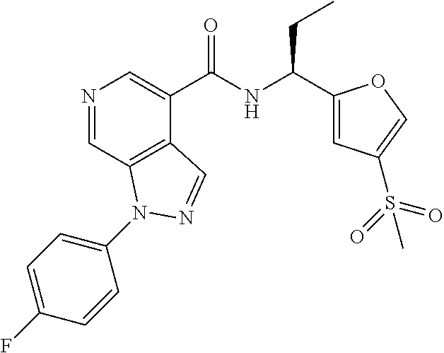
N1=CC2=C(C(C(NC(CC)C3=CC(S(=O)(=O)C)=CO3)=O)=C1)C=NN2C1=CC=C(F)C=C1
